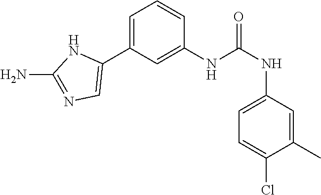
C1(NC(NC2=CC=C(Cl)C(C)=C2)=O)=CC(C2=CN=C(N)N2)=CC=C1
